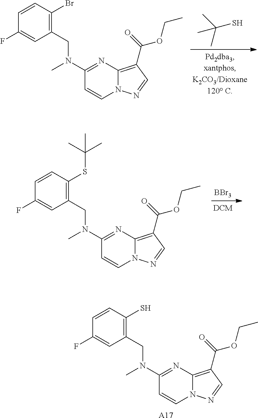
C1(CN(C2=NC3=C(C(=O)OCC)C=NN3C=C2)C)=C(S)C=CC(F)=C1.[A17].CC(S)(C)C.C1(CN(C2=NC3=C(C(=O)OCC)C=NN3C=C2)C)=C(Br)C=CC(F)=C1.[BBr3].C1(CN(C2=NC3=C(C(=O)OCC)C=NN3C=C2)C)=C(SC(C)(C)C)C=CC(F)=C1
